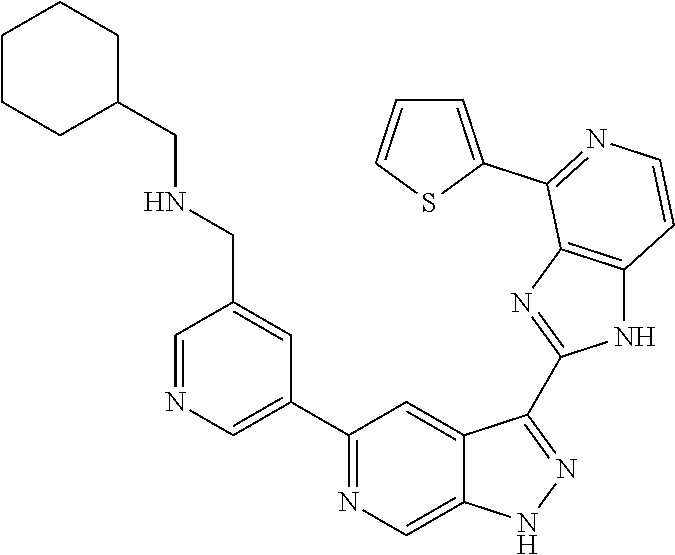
C1=NC=C(C2=NC=C3C(=C2)C(C2=NC4=C(N2)C=CN=C4C2=CC=CS2)=NN3)C=C1CNCC1CCCCC1
